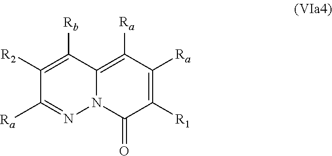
C1([R1])=C([Ra])C([Ra])=C2N(C1=O)N=C([Ra])C([R2])=C2[Rb]
